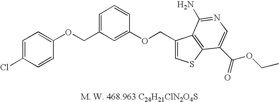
C1=C(Cl)C=CC(OCC2=CC=CC(OCC3=CSC4=C3C(N)=NC=C4C(OCC)=O)=C2)=C1
